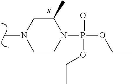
CN1CCN(P(OCC)(=O)OCC)C(C)C1.[R]
